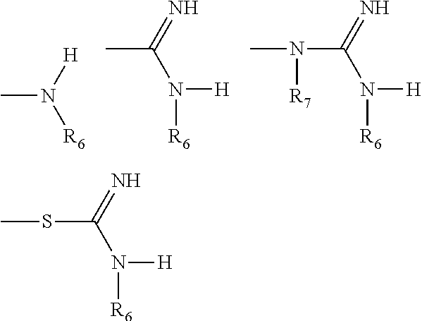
CN([H])[R6].CC(=N)N([H])[R6].N(C(=N)N([H])[R6])(C)[R7].S(C(=N)N([H])[R6])C
